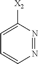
N1=NC([X2])=CC=C1
